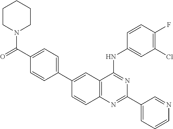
C12=C(N=C(C3=CC=CN=C3)N=C1NC1=CC(Cl)=C(F)C=C1)C=CC(C1=CC=C(C(=O)N3CCCCC3)C=C1)=C2
